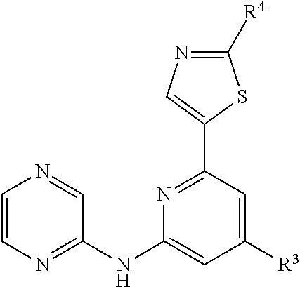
C1=CN=C(NC2=CC([R3])=CC(C3=CN=C([R4])S3)=N2)C=N1
